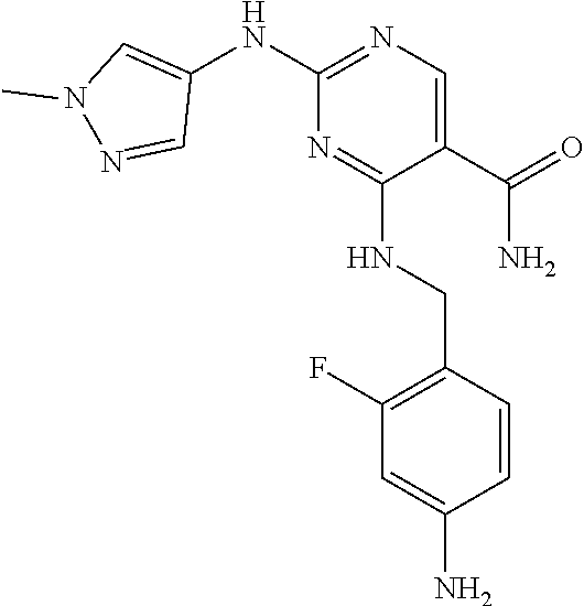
C1(C(=O)N)=CN=C(NC2=CN(C)N=C2)N=C1NCC1=C(F)C=C(N)C=C1
